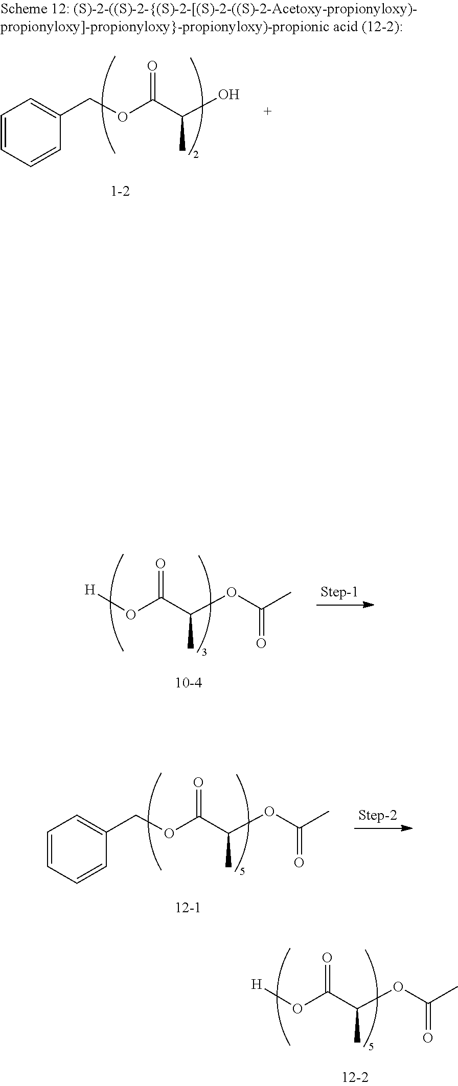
C1(COC(C(OC(C)=O)C)=O)=CC=CC=C1.[H]OC(C(OC(C)=O)C)=O.C1(COC(C(O)C)=O)=CC=CC=C1.[H]OC(C(OC(C)=O)C)=O
